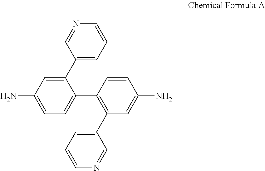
C1(C2=CC=CN=C2)=CC(N)=CC=C1C1=C(C2=CC=CN=C2)C=C(N)C=C1
